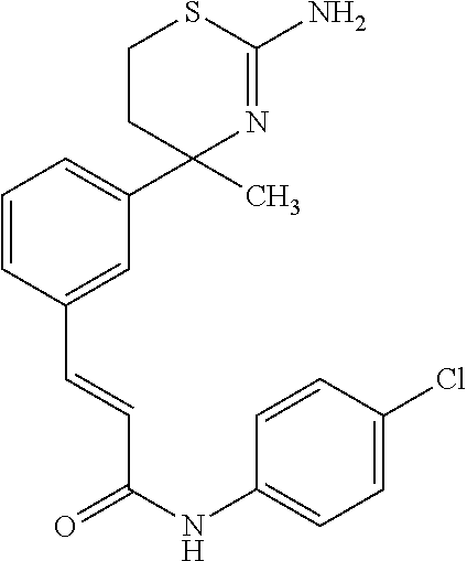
C1CC(C)(C2=CC=CC(C=CC(=O)NC3=CC=C(Cl)C=C3)=C2)N=C(N)S1
